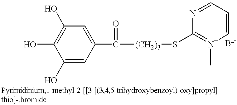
C1(O)=C(O)C(O)=CC(C([(CH2)3]SC2=[N+](C)C=CC=N2)=O)=C1
